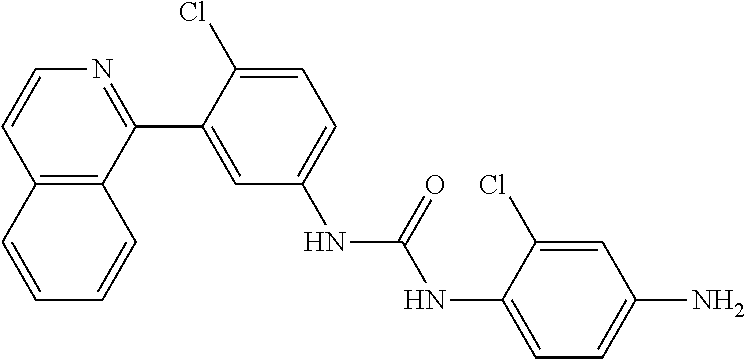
C12=C(C(C3=CC(NC(NC4=CC=C(N)C=C4Cl)=O)=CC=C3Cl)=NC=C1)C=CC=C2
